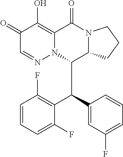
C1(=O)C=NN2C(=C1O)C(=O)N1C(C2C(C2=CC(F)=CC=C2)C2=C(F)C=CC=C2F)CCC1
